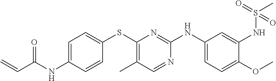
C1=C(NC(C=C)=O)C=CC(SC2=C(C)C=NC(NC3=CC=C(OC)C(NS(=O)(C)=O)=C3)=N2)=C1
